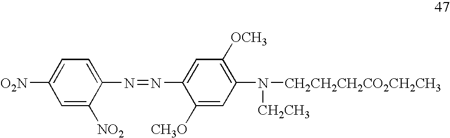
C1=C([NO2])C(N=NC2=CC([OCH3])=C(N([CH2CH2CH2CO2CH2CH3])[CH2CH3])C=C2[CH3O])=CC=C1[O2N]
